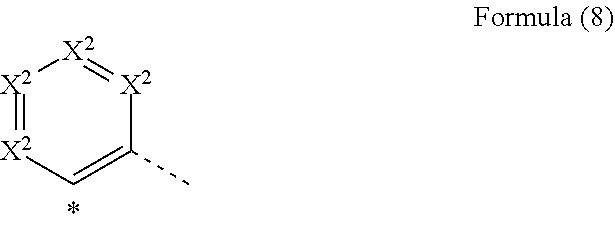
[X2]1=[X2]C=C(C)[X2]=[X2]1
